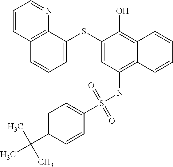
C1=C(SC2=CC=CC3=C2N=CC=C3)C(O)=C2C(=C1NS(C1=CC=C(C(C)(C)C)C=C1)(=O)=O)C=CC=C2
